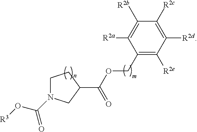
C1(COC(=O)C2CN(C(O[R3])=O)CC2)=C([R2e])C([R2d])=C([R2c])C([R2b])=C1[R2a]
